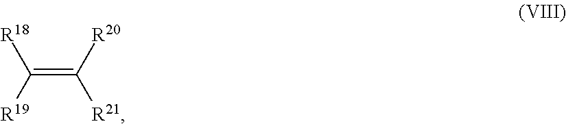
C(=C([R20])[R21])([R19])[R18]
